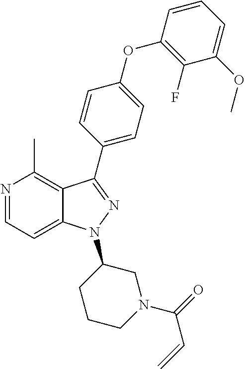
N1=CC=C2C(=C1C)C(C1=CC=C(OC3=C(F)C(OC)=CC=C3)C=C1)=NN2C1CCCN(C(=O)C=C)C1
